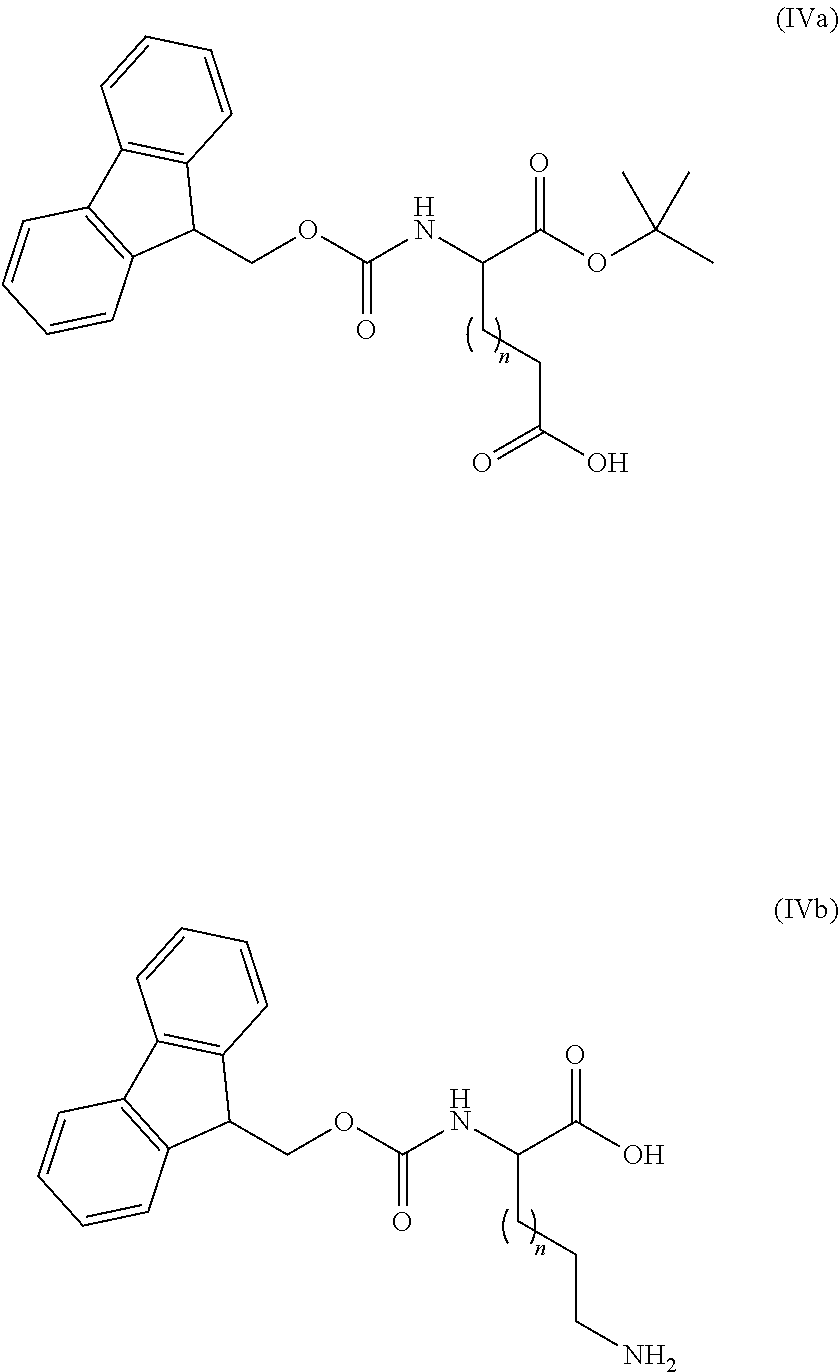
C1(COC(NC(C(OC(C)(C)C)=O)CCC(O)=O)=O)C2=C(C3=C1C=CC=C3)C=CC=C2.C1(COC(NC(C(O)=O)CCCN)=O)C2=C(C3=C1C=CC=C3)C=CC=C2
